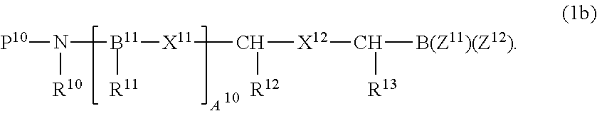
[P10]N([R10])[B11]([R11])[X11]C([X12]C([R13])[B(Z11)(Z12)])[R12]
